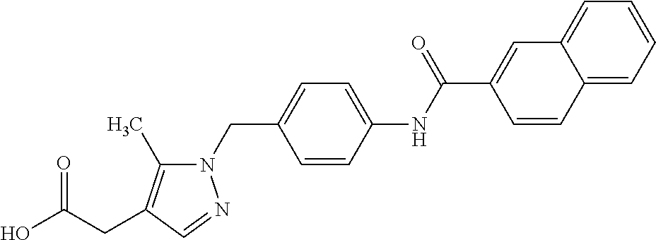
N1(CC2=CC=C(NC(C3=CC4=CC=CC=C4C=C3)=O)C=C2)C(C)=C(CC(O)=O)C=N1
